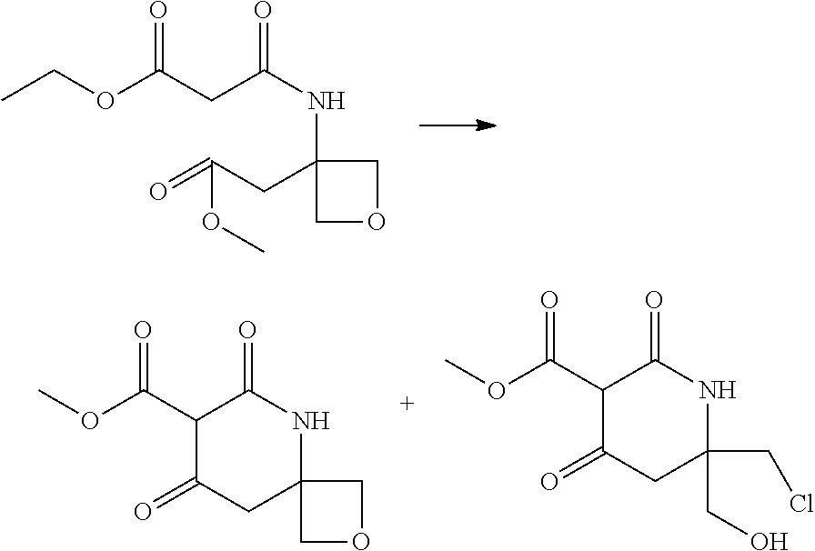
C1(NC(=O)CC(OCC)=O)(CC(=O)OC)COC1.C12(COC1)NC(=O)C(C(OC)=O)C(=O)C2.C1(CO)(CCl)NC(=O)C(C(OC)=O)C(=O)C1
